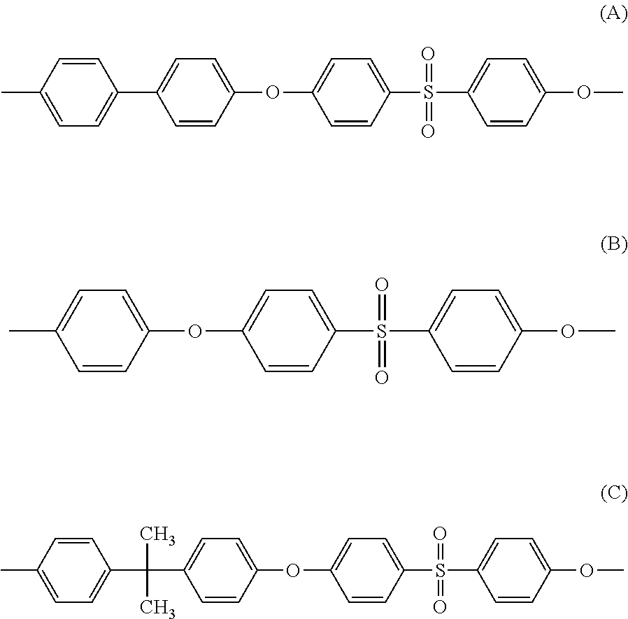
C1=CC(OC2=CC=C(S(C3=CC=C(OC)C=C3)(=O)=O)C=C2)=CC=C1C1=CC=C(C)C=C1.C1(C)=CC=C(OC2=CC=C(S(C3=CC=C(OC)C=C3)(=O)=O)C=C2)C=C1.C1(C(C2=CC=C(C)C=C2)(C)C)=CC=C(OC2=CC=C(S(C3=CC=C(OC)C=C3)(=O)=O)C=C2)C=C1
